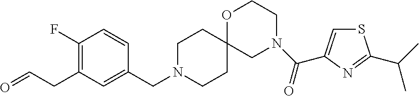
C(C1=C(F)C=CC(CN2CCC3(CC2)CN(C(=O)C2=CSC(C(C)C)=N2)CCO3)=C1)C=O
